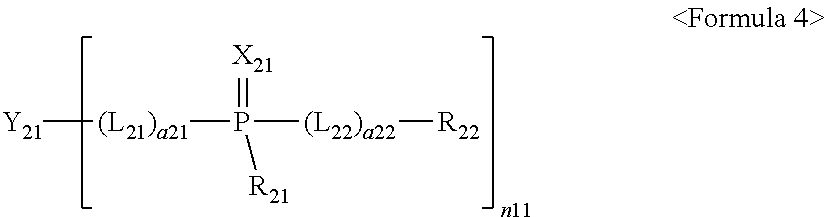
[Y21][(L21)a21]P([(L22)a22][R22])(=[X21])[R21]
